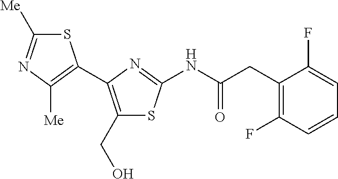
S1C([Me])=NC([Me])=C1C1=C(CO)SC(NC(CC2=C(F)C=CC=C2F)=O)=N1
